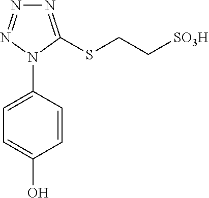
S(CC[SO3H])C1=NN=NN1C1=CC=C(O)C=C1
